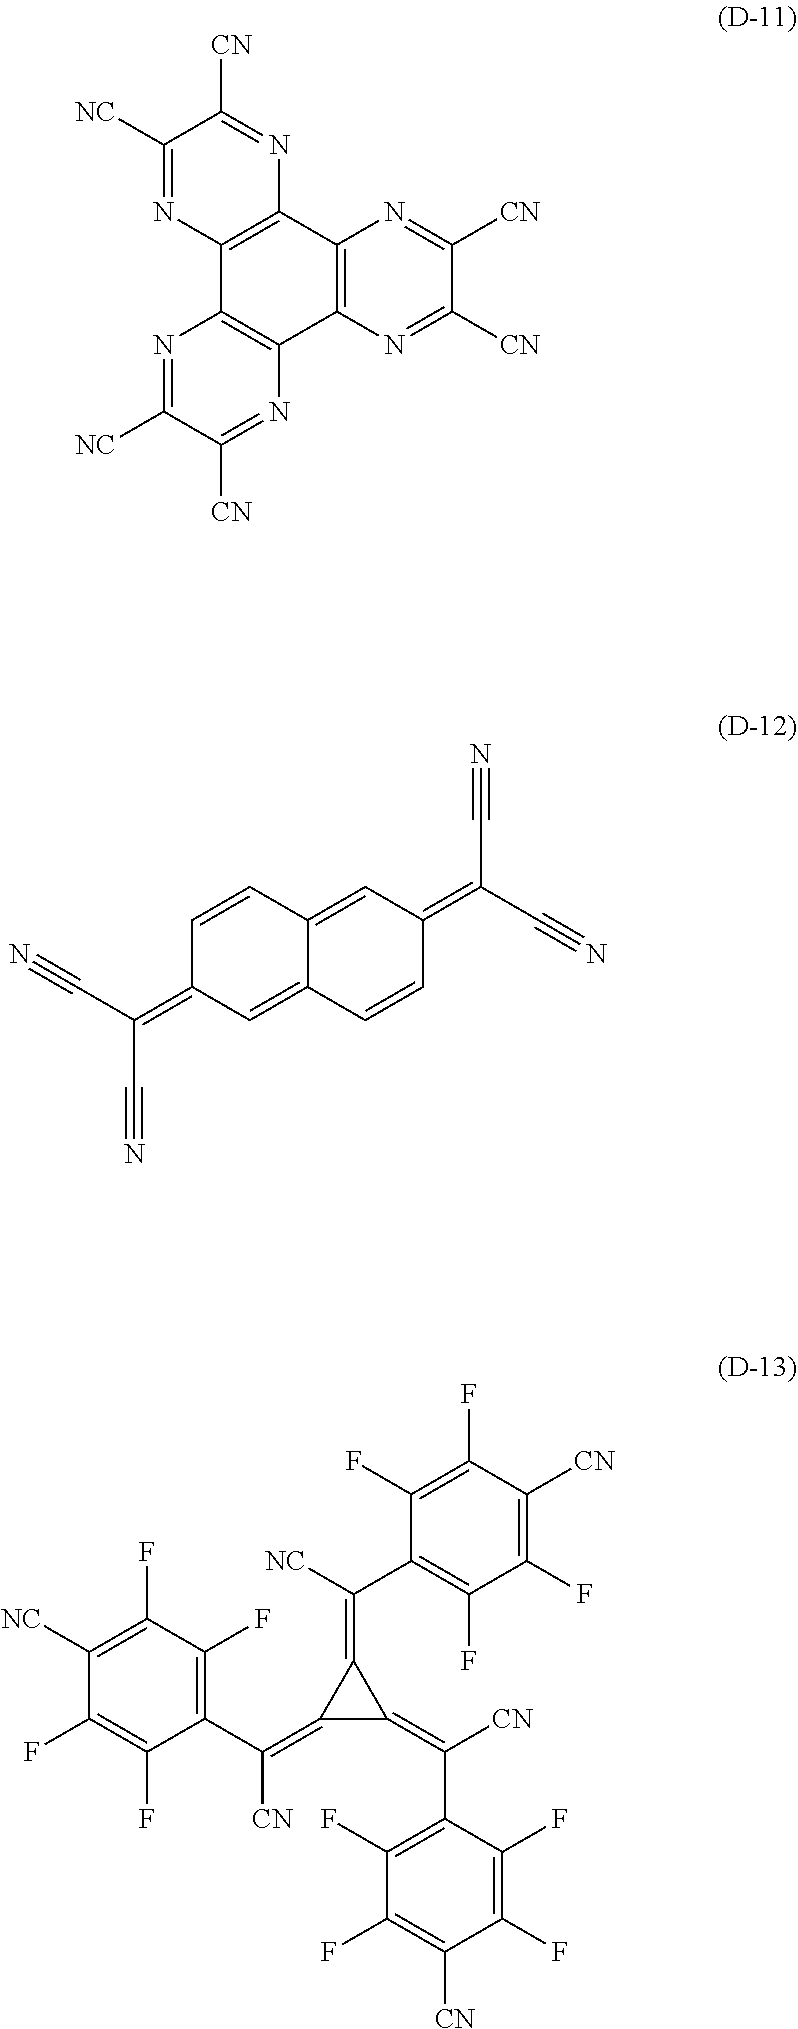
C1=CC2=CC(=C(C#N)C#N)C=CC2=CC1=C(C#N)C#N.C1(C([CN])=C2C(=C(C3=C(F)C(F)=C([CN])C(F)=C3F)[CN])C2=C(C2=C(F)C(F)=C([CN])C(F)=C2F)[NC])=C(F)C(F)=C([NC])C(F)=C1F.C12=C(N=C([CN])C([CN])=N1)C1=C(C3=C2N=C([CN])C([NC])=N3)N=C([NC])C([CN])=N1
